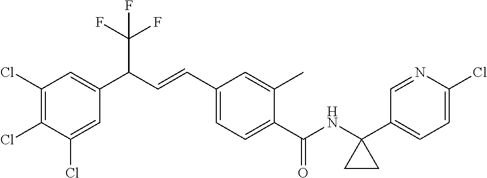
C1(Cl)=C(Cl)C(Cl)=CC(C(C=CC2=CC=C(C(=O)NC3(C4=CC=C(Cl)N=C4)CC3)C(C)=C2)C(F)(F)F)=C1
